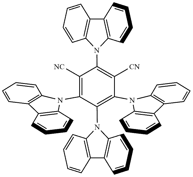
C1([CN])=C(N2C3=C(C4=C2C=CC=C4)C=CC=C3)C(N2C3=C(C4=C2C=CC=C4)C=CC=C3)=C(N2C3=C(C4=C2C=CC=C4)C=CC=C3)C([CN])=C1N1C2=C(C3=C1C=CC=C3)C=CC=C2
